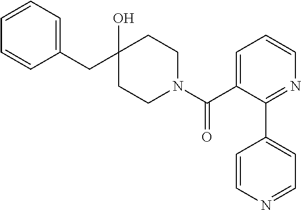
C1(CC2(O)CCN(C(C3=CC=CN=C3C3=CC=NC=C3)=O)CC2)=CC=CC=C1
